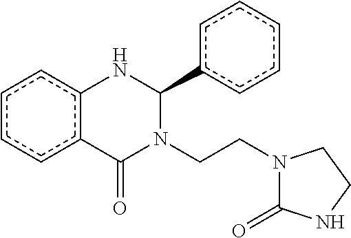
c1c2c(ccc1)NC(c1ccccc1)N(CCN1C(=O)NCC1)C2=O
